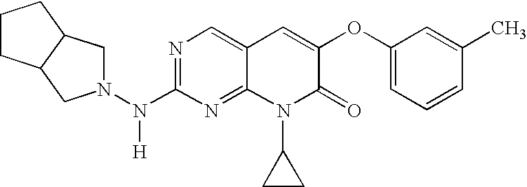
N1=C(N(N2CC3C(C2)CCC3)[H])N=C2C(=C1)C=C(OC1=CC=CC(C)=C1)C(=O)N2C1CC1
